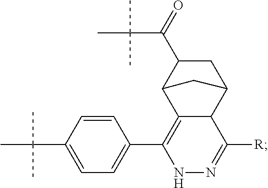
[R]C1=NNC(C2=CC=C(C(C)(C)C)C=C2)=C2C1C1CC(C(=O)C(C)(C)C)C2C1
